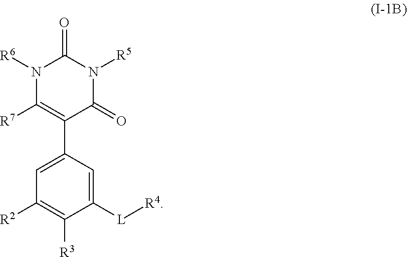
N1([R6])C([R7])=C(C2=CC([R2])=C([R3])C([L][R4])=C2)C(=O)N([R5])C1=O
